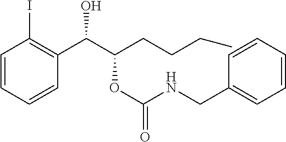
C1=CC=CC(C(C(CCCC)OC(=O)NCC2=CC=CC=C2)O)=C1I
